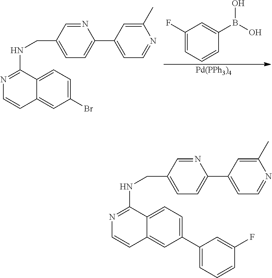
C1(F)=CC=CC(B(O)O)=C1.[Pd(PPh3)4].C1=C(CNC2=NC=CC3=CC(Br)=CC=C32)C=NC(C2=CC=NC(C)=C2)=C1.C1=C(CNC2=NC=CC3=CC(C4=CC=CC(F)=C4)=CC=C32)C=NC(C2=CC=NC(C)=C2)=C1
